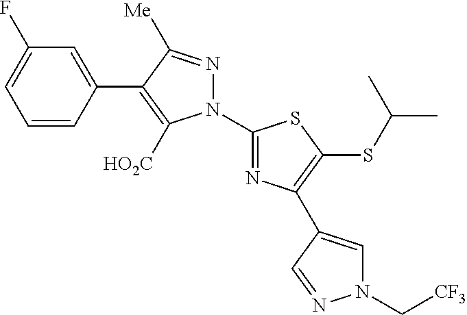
C1=CC(C2=C([HO2C])N(C3=NC(C4=CN(C[CF3])N=C4)=C(SC(C)C)S3)N=C2[Me])=CC(F)=C1
